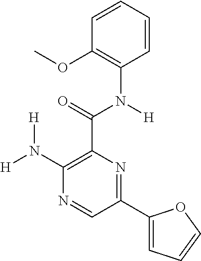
C1=CC=CC(N(C(C2=C(N([H])[H])N=CC(C3=CC=CO3)=N2)=O)[H])=C1OC
